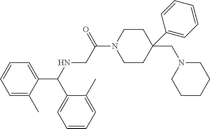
N(CC(N1CCC(CN2CCCCC2)(C2=CC=CC=C2)CC1)=O)C(C1=CC=CC=C1C)C1=CC=CC=C1C
